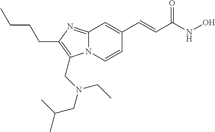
N12C(=NC(CCCC)=C1CN(CC(C)C)CC)C=C(C=CC(NO)=O)C=C2
